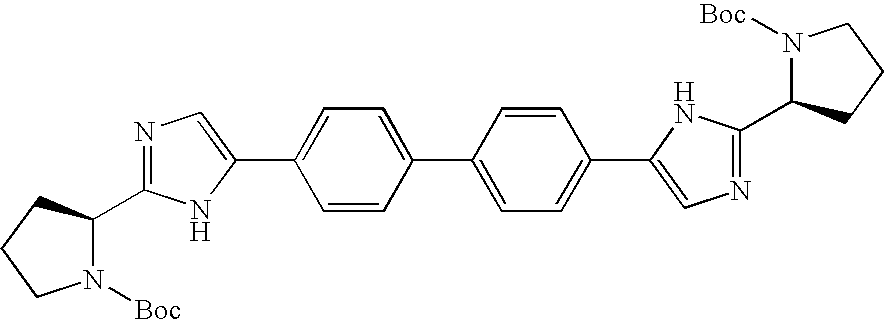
C1=CC(C2=CC=C(C3=CN=C(C4CCCN4[Boc])N3)C=C2)=CC=C1C1=CN=C(C2CCCN2[Boc])N1
